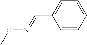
CON=CC1=CC=CC=C1
